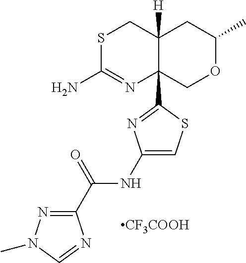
S1C(N)=NC2(C3=NC(NC(C4=NN(C)C=N4)=O)=CS3)C([H])(C1)CC(C)OC2.[CF3COOH]
